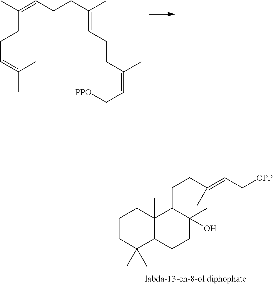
CC(=CCCC(C)=CCCC(=CC[PPO])C)CCC=C(C)C.C(CC1C2(C)C(CCC1(C)O)C(C)(C)CCC2)C(=CC[OPP])C
